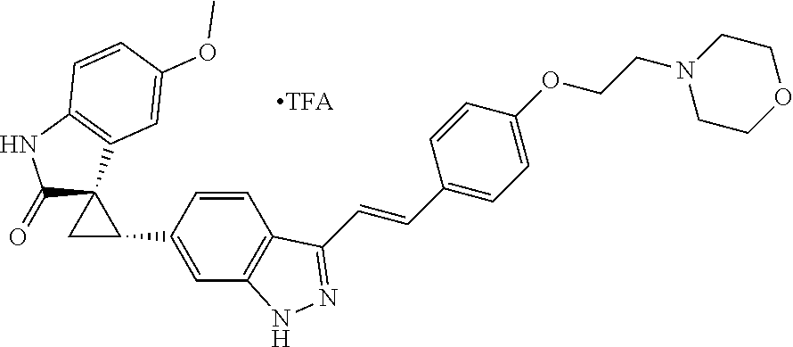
C1(=O)C2(C3=C(N1)C=CC(OC)=C3)CC2C1=CC2=C(C=C1)C(C=CC1=CC=C(OCCN3CCOCC3)C=C1)=NN2.[TFA]
